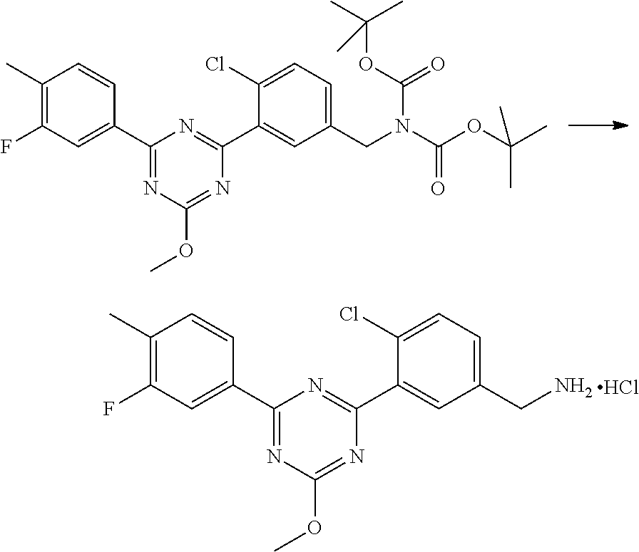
C1(C)=C(F)C=C(C2=NC(OC)=NC(C3=CC(CN)=CC=C3Cl)=N2)C=C1.Cl.C1(C)=C(F)C=C(C2=NC(OC)=NC(C3=CC(CN(C(OC(C)(C)C)=O)C(OC(C)(C)C)=O)=CC=C3Cl)=N2)C=C1
